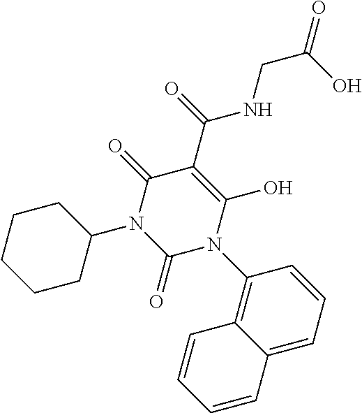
C1(=O)N(C2CCCCC2)C(=O)C(C(NCC(O)=O)=O)=C(O)N1C1=C2C(=CC=C1)C=CC=C2
